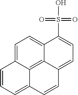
C1=C2C3=C4C(=C1)C(S(=O)(=O)O)=CC=C4C=CC3=CC=C2
